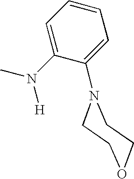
CN(C1=CC=CC=C1N1CCOCC1)[H]
